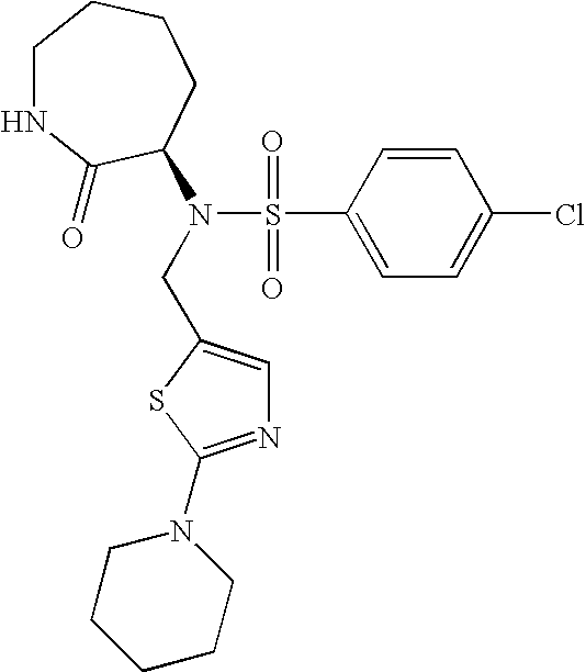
C(N(S(=O)(=O)C1=CC=C(Cl)C=C1)C1C(=O)NCCCC1)C1=CN=C(N2CCCCC2)S1
